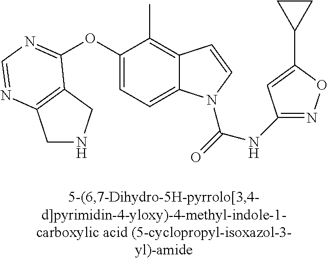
C1NCC2=C1N=CN=C2OC1=CC=C2C(=C1C)C=CN2C(=O)NC1=NOC(C2CC2)=C1
